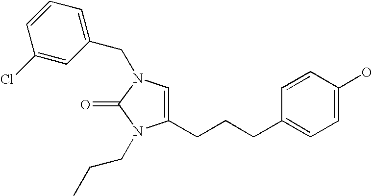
C1=C(CCCC2=CC=C(O)C=C2)N(CCC)C(=O)N1CC1=CC=CC(Cl)=C1
